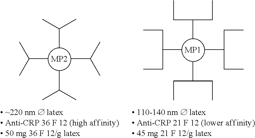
[MP2].C(C)(C)C.CC(C)C.CC(C)C.C(C)(C)C.[MP1].C(C)(CC)CC.CC(CC)CC.CC(CC)CC.C(C)(CC)CC
